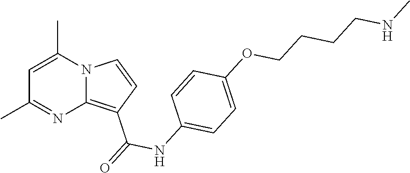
C1=C(C)N2C(=C(C(=O)NC3=CC=C(OCCCCNC)C=C3)C=C2)N=C1C
